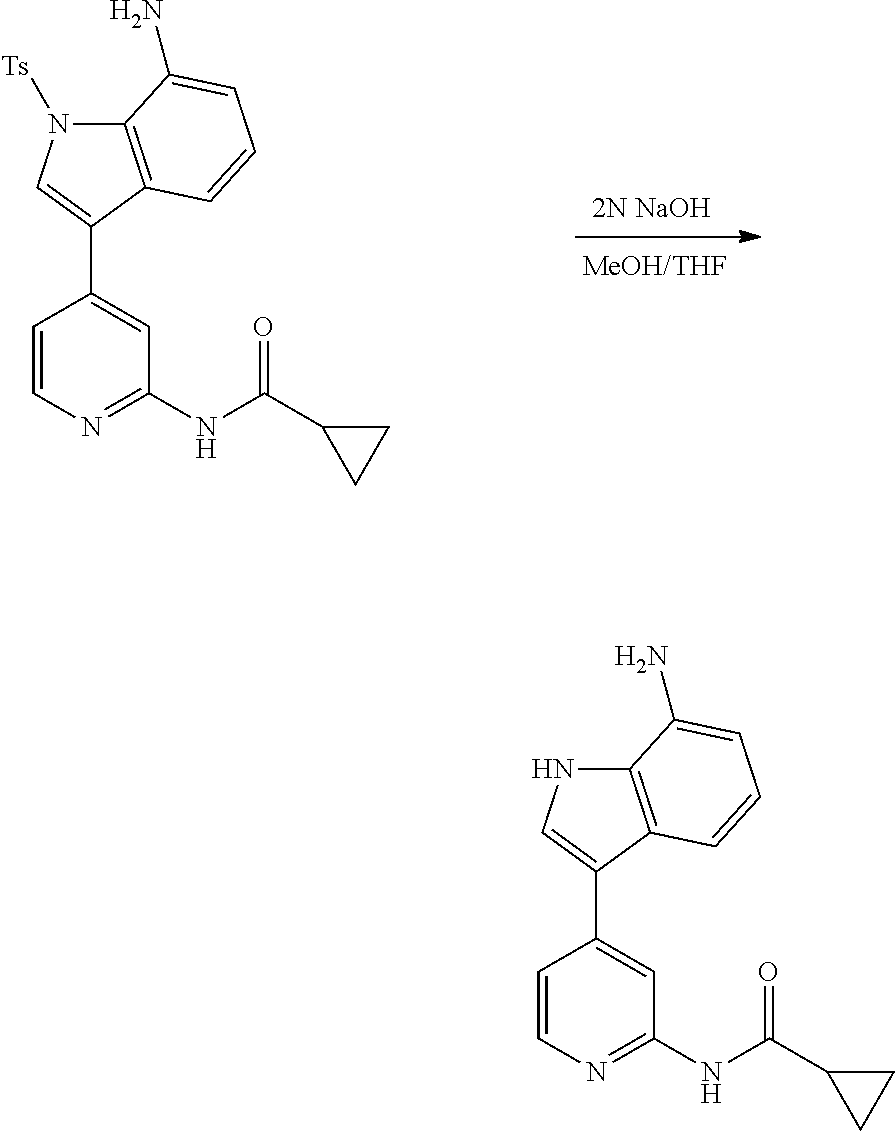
[MeOH/THF].[2N NaOH].C1=CN=C(NC(=O)C2CC2)C=C1C1=CN([Ts])C2=C1C=CC=C2N.C1=CN=C(NC(=O)C2CC2)C=C1C1=CNC2=C1C=CC=C2N
